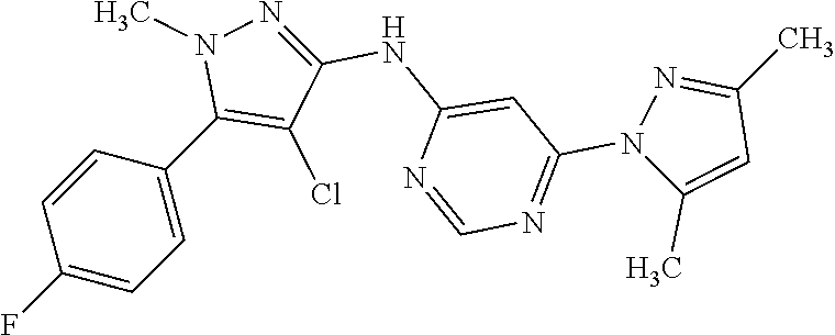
C1=CC(F)=CC=C1C1=C(Cl)C(NC2=CC(N3C(C)=CC(C)=N3)=NC=N2)=NN1C
